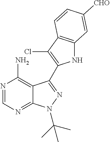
C12=C(N)N=CN=C1N(C(C)(C)C)N=C2C1=C(Cl)C2=C(N1)C=C([CHO])C=C2
